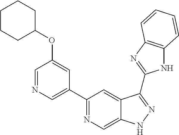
C1(C2=NC=C3C(=C2)C(C2=NC4=C(N2)C=CC=C4)=NN3)=CN=CC(OC2CCCCC2)=C1
